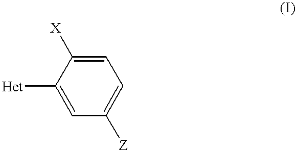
[Het]C1=CC([Z])=CC=C1[X]
